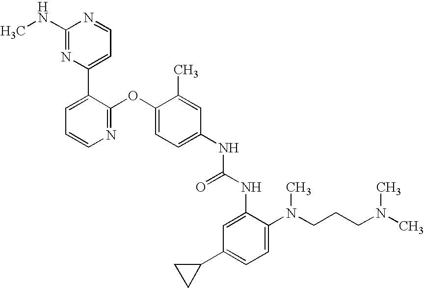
C1(NC)=NC(C2=CC=CN=C2OC2=CC=C(NC(NC3=CC(C4CC4)=CC=C3N(CCCN(C)C)C)=O)C=C2C)=CC=N1
